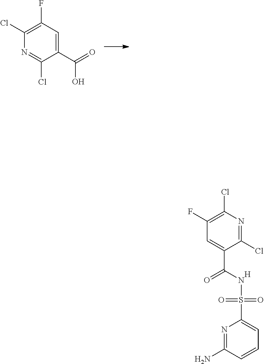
C1=C(C(O)=O)C(Cl)=NC(Cl)=C1F.N1=C(N)C=CC=C1S(NC(C1=CC(F)=C(Cl)N=C1Cl)=O)(=O)=O.[H]
